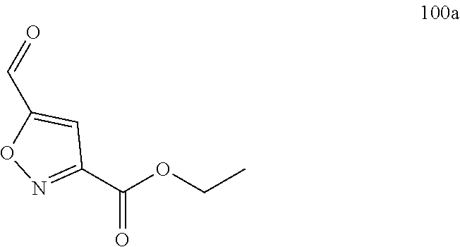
C(OC(C1=NOC(C=O)=C1)=O)C
